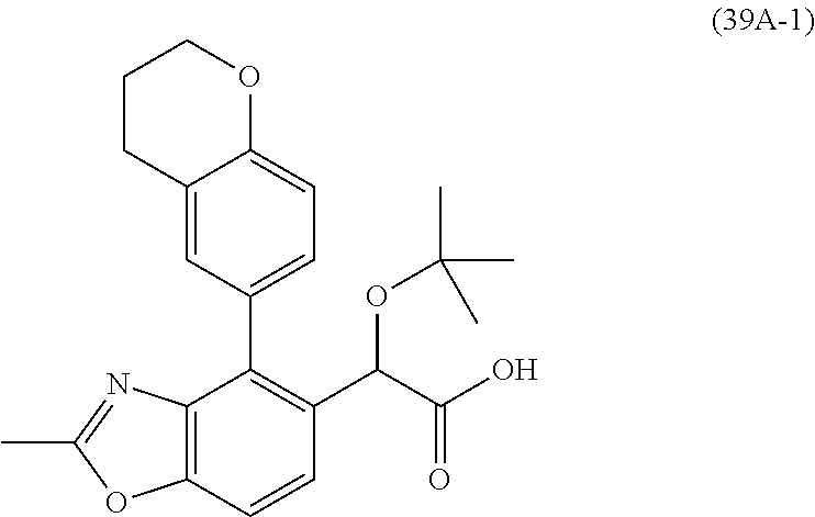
C12=C(C=CC(C(C(=O)O)OC(C)(C)C)=C1C1=CC=C3C(=C1)CCCO3)OC(C)=N2
